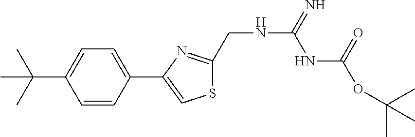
C1=CC(C2=CSC(CNC(NC(OC(C)(C)C)=O)=N)=N2)=CC=C1C(C)(C)C
